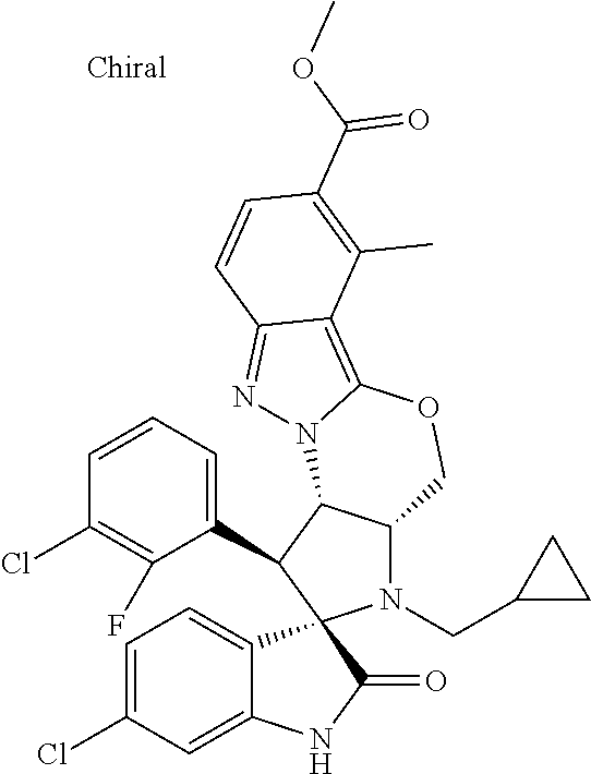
C1=CC=C(C2C3C(N(CC4CC4)C24C2=CC=C(Cl)C=C2NC4=O)COC2=C4C(=NN32)C=CC(C(=O)OC)=C4C)C(F)=C1Cl
